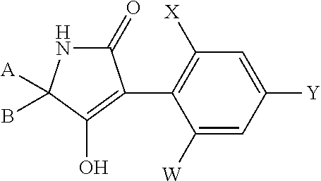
C1([W])=CC([Y])=CC([X])=C1C1=C(O)C(B)([A])NC1=O
